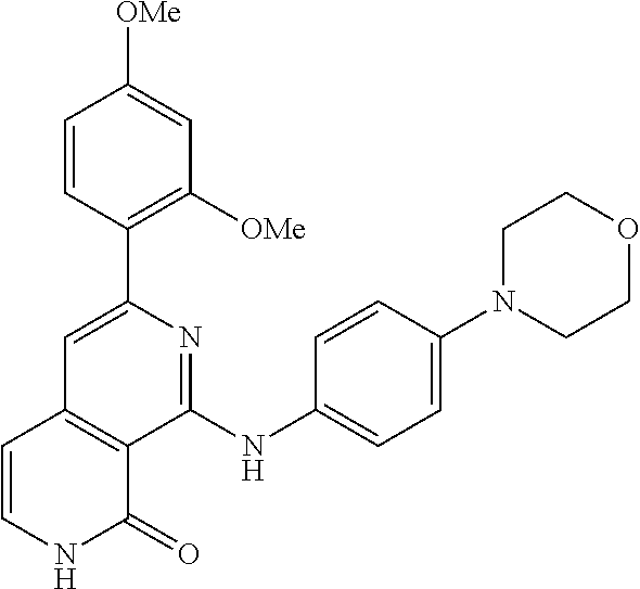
C1(C2=CC3=C(C(NC4=CC=C(N5CCOCC5)C=C4)=N2)C(=O)NC=C3)=C([OMe])C=C([OMe])C=C1
